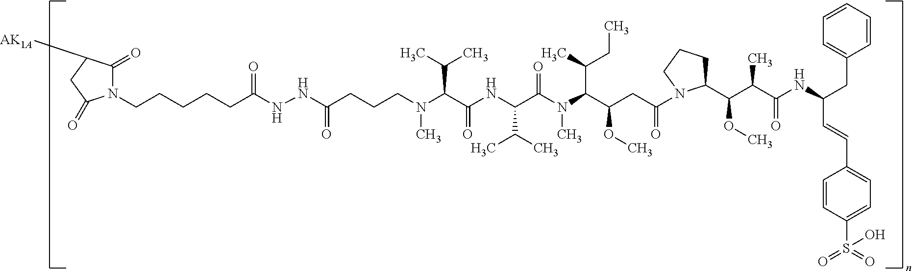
N(C(C(NC(C(C)C)C(N(C)C(C(C)CC)C(CC(=O)N1C(C(C(C(=O)NC(C=CC2=CC=C(S(=O)(=O)O)C=C2)CC2=CC=CC=C2)C)OC)CCC1)OC)=O)=O)C(C)C)(C)CCCC(NNC(CCCCCN1C(=O)C([AK1A])CC1=O)=O)=O
